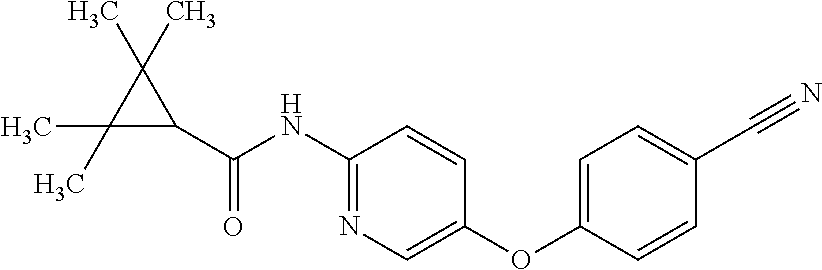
C1(C(NC2=NC=C(OC3=CC=C(C#N)C=C3)C=C2)=O)C(C)(C)C1(C)C
